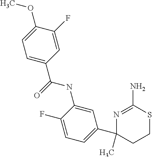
N(C1=CC(C2(C)N=C(N)SCC2)=CC=C1F)C(=O)C1=CC=C(OC)C(F)=C1
